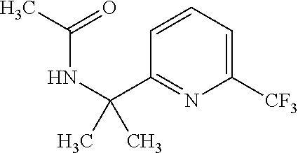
C1=CC=C([CF3])N=C1C(NC(C)=O)(C)C
